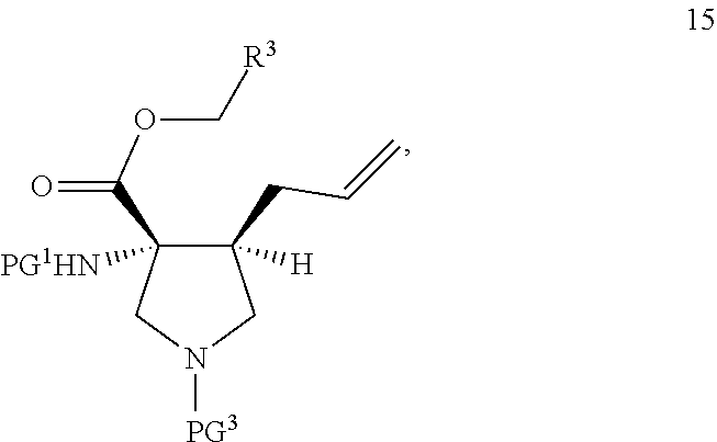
C1(C(OC[R3])=O)([PG1HN])C(CC=C)([H])CN([PG3])C1
